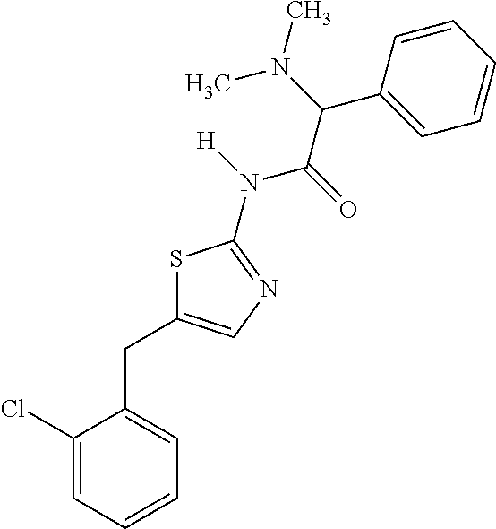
C1(Cl)=CC=CC=C1CC1=CN=C(N(C(C(C2=CC=CC=C2)N(C)C)=O)[H])S1
